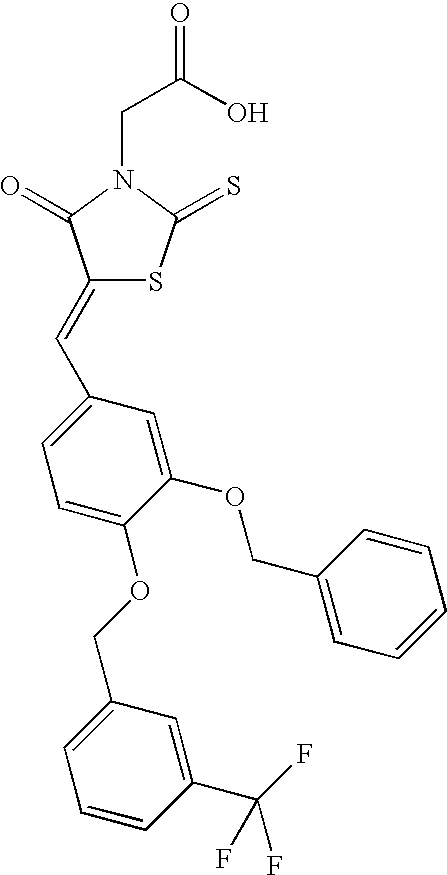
C(C(O)=O)N1C(=S)SC(=CC2=CC=C(OCC3=CC=CC(C(F)(F)F)=C3)C(OCC3=CC=CC=C3)=C2)C1=O
